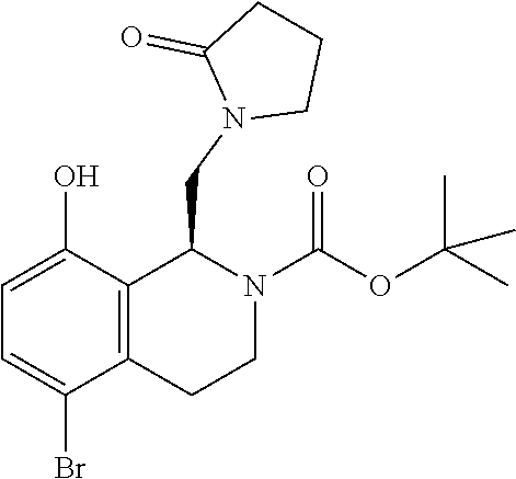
C1=C(O)C2=C(C(Br)=C1)CCN(C(OC(C)(C)C)=O)C2CN1C(=O)CCC1
